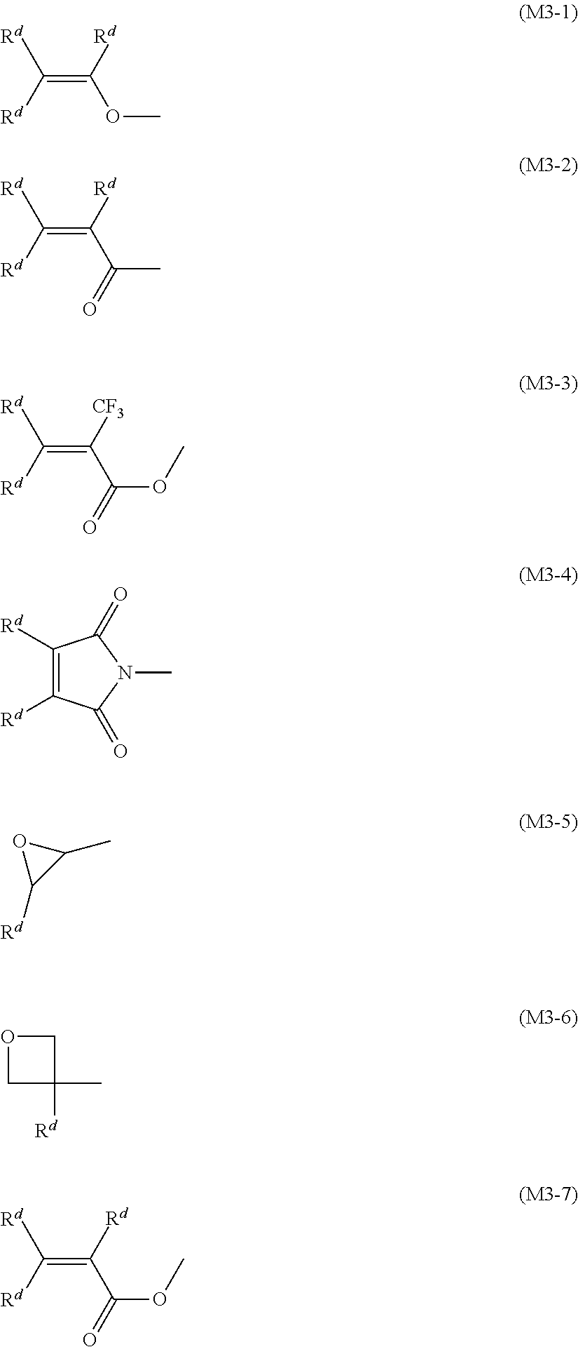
C(=C([Rd])OC)([Rd])[Rd].C(=C([Rd])C(C)=O)([Rd])[Rd].C(=C([CF3])C(OC)=O)([Rd])[Rd].C1([Rd])=C([Rd])C(=O)N(C)C1=O.O1C([Rd])C1C.C1C([Rd])(C)CO1.C(=C([Rd])C(OC)=O)([Rd])[Rd]
